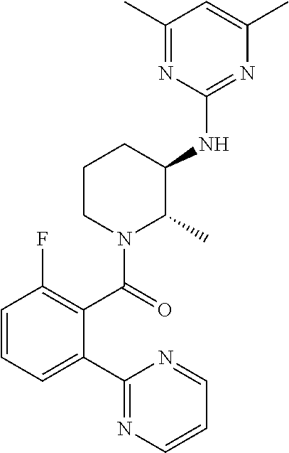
C1=CC=C(C2=NC=CC=N2)C(C(=O)N2C(C)C(NC3=NC(C)=CC(C)=N3)CCC2)=C1F
